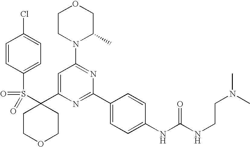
C1(C2=CC(N3C(C)COCC3)=NC(C3=CC=C(NC(=O)NCCN(C)C)C=C3)=N2)(S(=O)(=O)C2=CC=C(Cl)C=C2)CCOCC1
